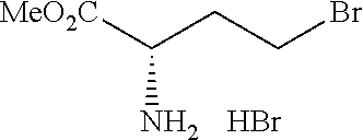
NC([MeO2C])CCBr.Br
